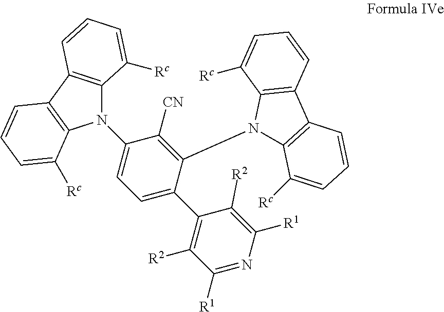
C12=C(C3=C(C([Rc])=CC=C3)N1C1=CC=C(C3=C([R2])C([R1])=NC([R1])=C3[R2])C(N3C4=C(C5=C3C([Rc])=CC=C5)C=CC=C4[Rc])=C1[CN])C=CC=C2[Rc]
